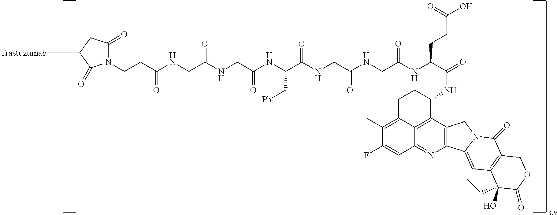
C1CC2=C(C)C(F)=CC3=NC4=C(C(=C23)C1NC(=O)C(NC(CNC(=O)CNC(C(C[Ph])NC(CNC(CNC(CCN1C(=O)CC([Trastuzumab])C1=O)=O)=O)=O)=O)=O)CCC(O)=O)CN1C4=CC2=C(C1=O)COC(=O)C2(O)CC
